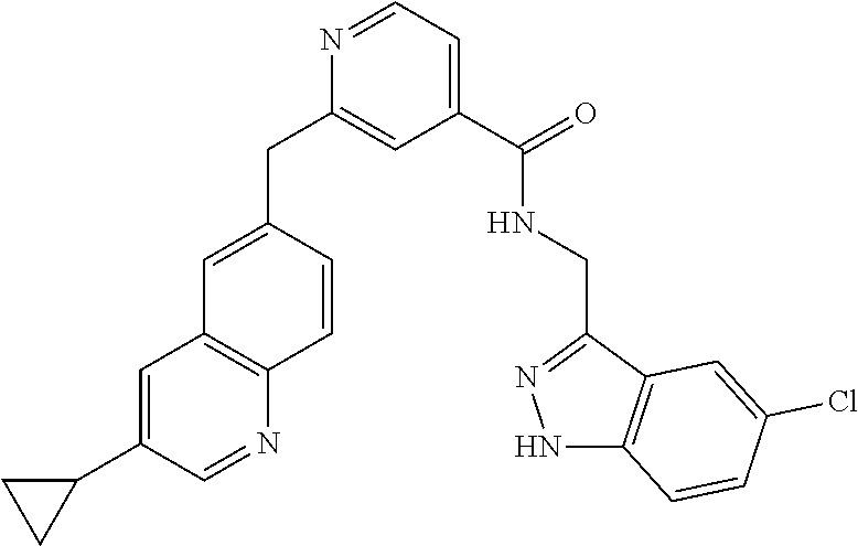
C1=C(CC2=CC(C(NCC3=NNC4=C3C=C(Cl)C=C4)=O)=CC=N2)C=CC2=C1C=C(C1CC1)C=N2
